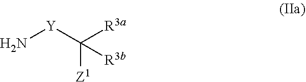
[R3a]C([Y]N)([R3b])[Z1]
